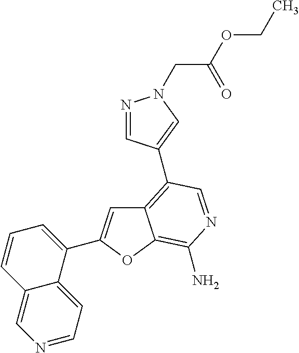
C12=C(C3=CN(CC(OCC)=O)N=C3)C=NC(N)=C1OC(C1=CC=CC3=CN=CC=C13)=C2
